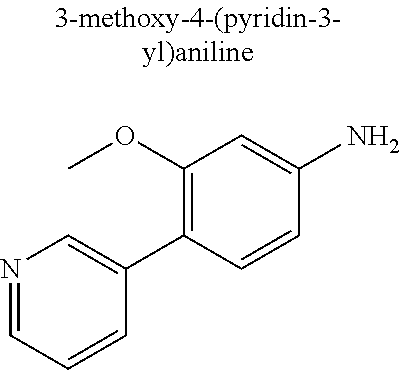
N1=CC=CC(C2=C(OC)C=C(N)C=C2)=C1
